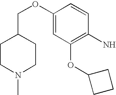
C1(N)=C(OC2CCC2)C=C(OCC2CCN(C)CC2)C=C1
